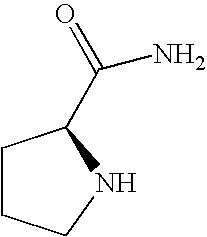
C1CCNC1C(N)=O
